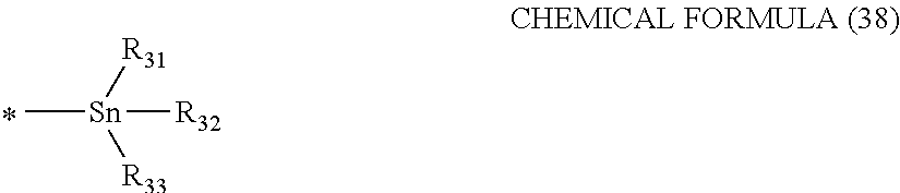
C[Sn]([R32])([R31])[R33]
